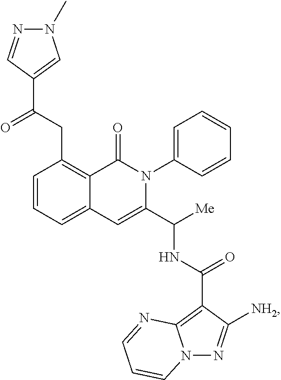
C1=CC=C2C(=C1CC(C1=CN(C)N=C1)=O)C(=O)N(C1=CC=CC=C1)C(C([Me])NC(C1=C3N(N=C1[NH2])C=CC=N3)=O)=C2
